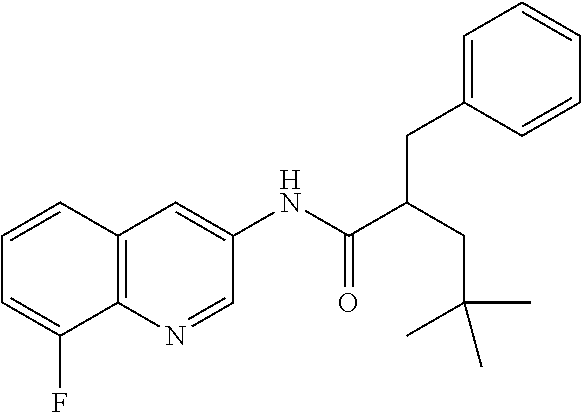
C12=C(N=CC(NC(C(CC(C)(C)C)CC3=CC=CC=C3)=O)=C1)C(F)=CC=C2
